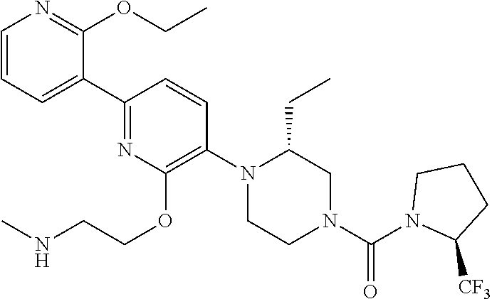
C1(C2=CC=CN=C2OCC)=NC(OCCNC)=C(N2CCN(C(N3C([CF3])CCC3)=O)CC2CC)C=C1
